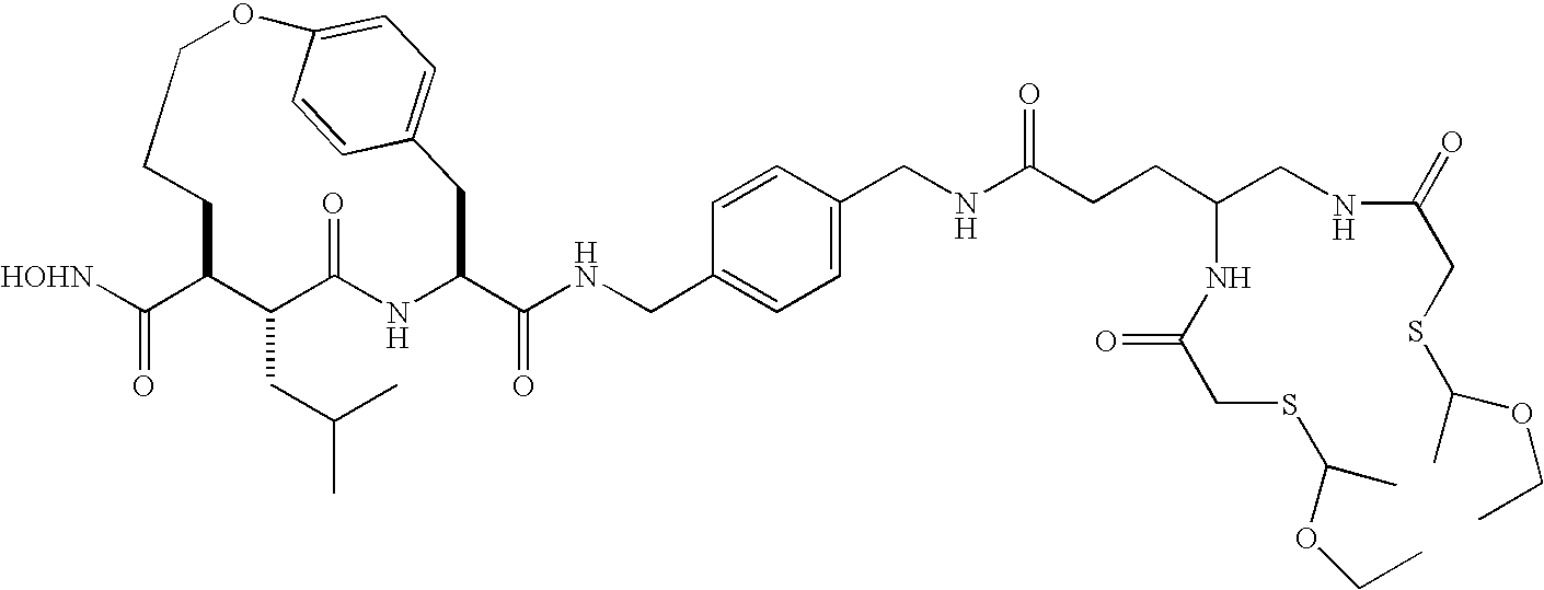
[HOHN]C(C1C(CC(C)C)C(=O)NC(C(NCC2=CC=C(CNC(CCC(CNC(CSC(C)OCC)=O)NC(CSC(C)OCC)=O)=O)C=C2)=O)CC2=CC=C(OCCC1)C=C2)=O
